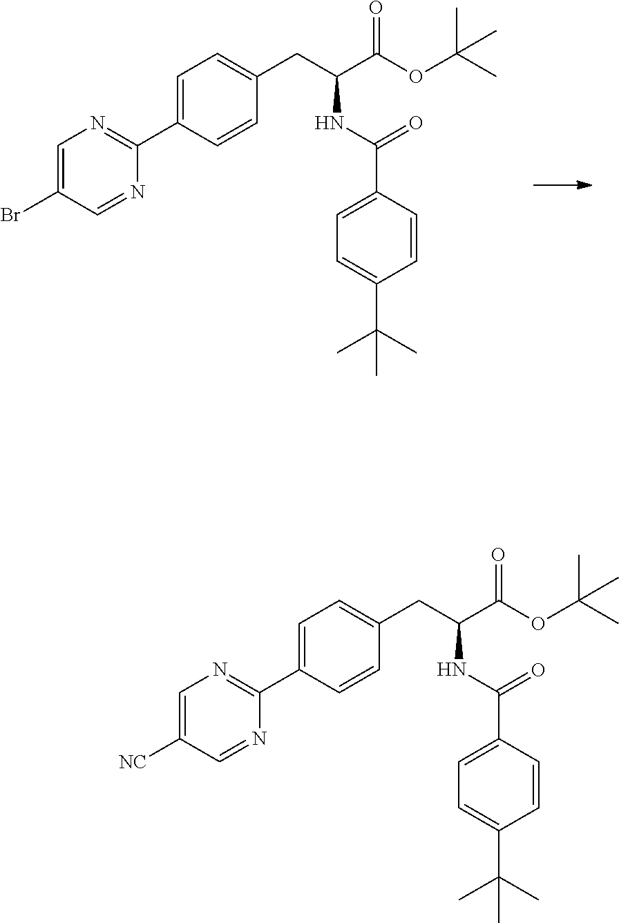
C1=CC(C2=NC=C(Br)C=N2)=CC=C1CC(C(OC(C)(C)C)=O)NC(=O)C1=CC=C(C(C)(C)C)C=C1.C1=CC(C2=NC=C([NC])C=N2)=CC=C1CC(C(OC(C)(C)C)=O)NC(=O)C1=CC=C(C(C)(C)C)C=C1
